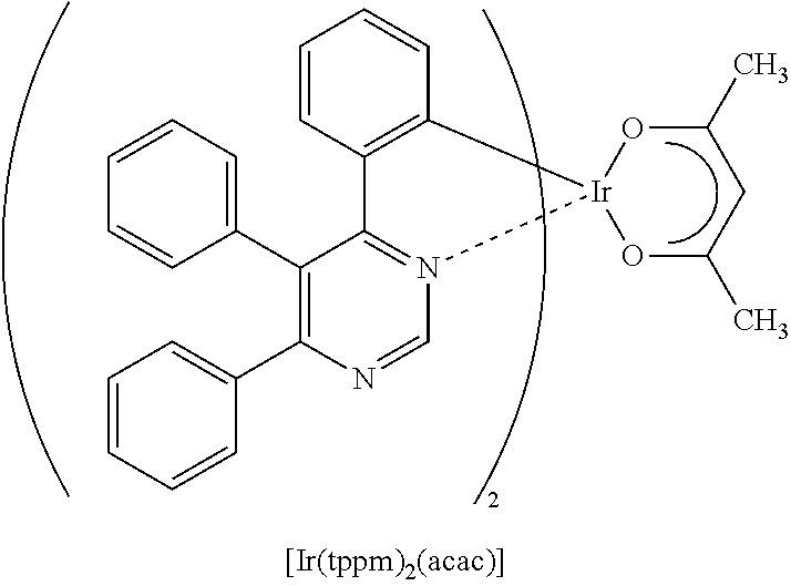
C1(C2=C(C3=CC=CC=C3)C3=N(C=N2)[Ir]2(C4=C3C=CC=C4)OC(C)CC(C)O2)=CC=CC=C1
